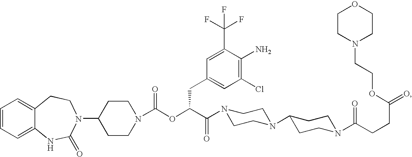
C1=CC=C2C(=C1)CCN(C1CCN(C(OC(C(=O)N3CCN(C4CCN(C(CCC(=O)OCCN5CCOCC5)=O)CC4)CC3)CC3=CC(Cl)=C(N)C(C(F)(F)F)=C3)=O)CC1)C(=O)N2
